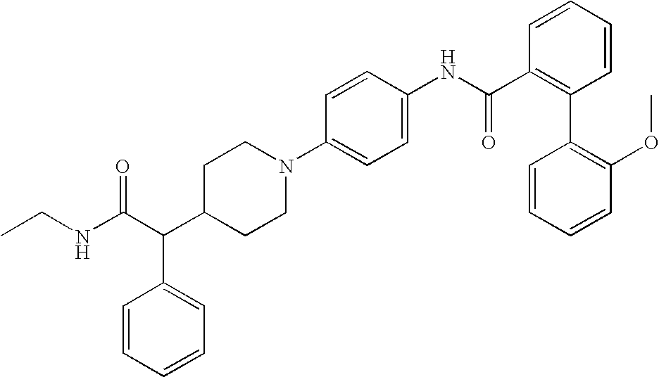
N1(C2=CC=C(NC(C3=C(C4=C(OC)C=CC=C4)C=CC=C3)=O)C=C2)CCC(C(C(NCC)=O)C2=CC=CC=C2)CC1
